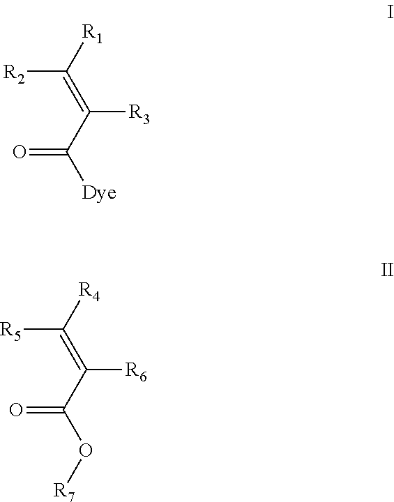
[R2]C([R1])=C(C([Dye])=O)[R3].[R5]C([R4])=C(C(O[R7])=O)[R6]
